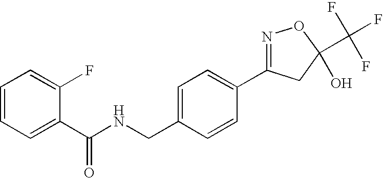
C1=C(C(NCC2=CC=C(C3=NOC(C(F)(F)F)(O)C3)C=C2)=O)C(F)=CC=C1
